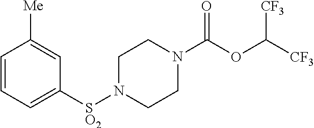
[SO2](N1CCN(C(OC([CF3])[CF3])=O)CC1)C1=CC=CC([Me])=C1
